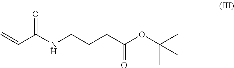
O=C(NCCCC(OC(C)(C)C)=O)C=C
